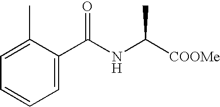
C1=C(C)C(C(NC([COOMe])C)=O)=CC=C1
